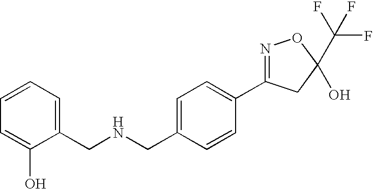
C1(CNCC2=CC=CC=C2O)=CC=C(C2=NOC(C(F)(F)F)(O)C2)C=C1
